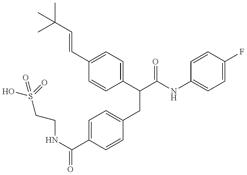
OS(CCNC(=O)C1=CC=C(CC(C(NC2=CC=C(F)C=C2)=O)C2=CC=C(C=CC(C)(C)C)C=C2)C=C1)(=O)=O
